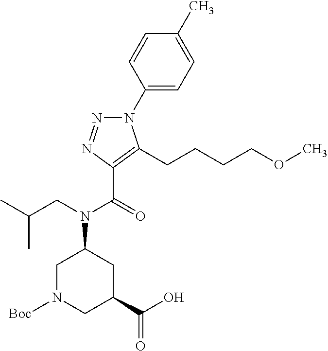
C1(N2N=NC(C(=O)N(CC(C)C)C3CN([Boc])CC(C(O)=O)C3)=C2CCCCOC)=CC=C(C)C=C1
